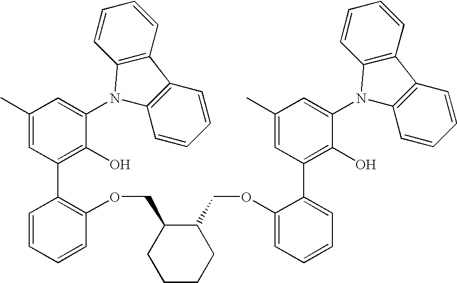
C1(C)=CC(C2=C(OCC3CCCCC3COC3=CC=CC=C3C3=C(O)C(N4C5=C(C6=C4C=CC=C6)C=CC=C5)=CC(C)=C3)C=CC=C2)=C(O)C(N2C3=C(C4=C2C=CC=C4)C=CC=C3)=C1
